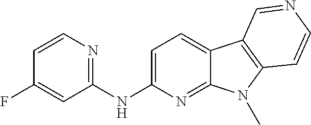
N(C1=CC=C2C(=N1)N(C)C1=C2C=NC=C1)C1=NC=CC(F)=C1
